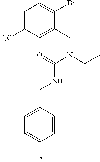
C1=C([F3C])C=C(CN(CC)C(=O)NCC2=CC=C(Cl)C=C2)C(Br)=C1
